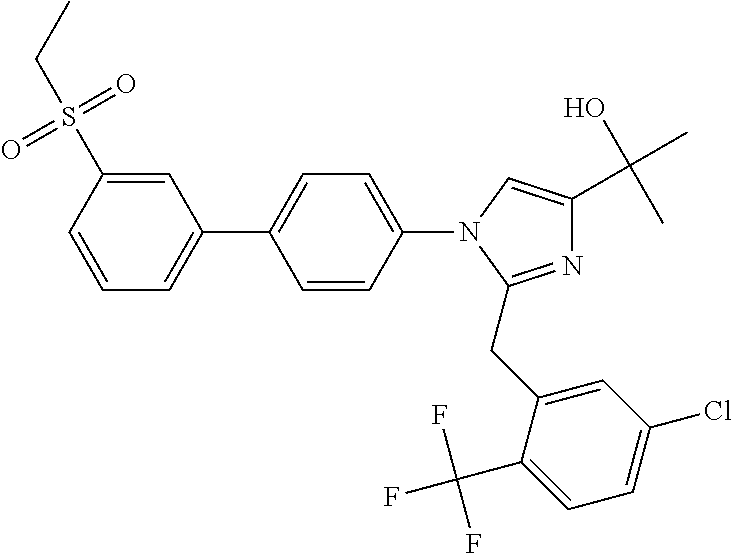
C1=CC(S(=O)(=O)CC)=CC(C2=CC=C(N3C(CC4=CC(Cl)=CC=C4C(F)(F)F)=NC(C(O)(C)C)=C3)C=C2)=C1
